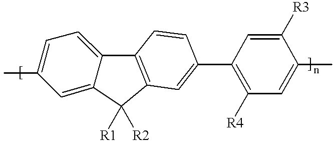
C12=CC=C(C)C=C1C([R1])([R2])C1=C2C=CC(C2=C([R4])C=C(C)C([R3])=C2)=C1
